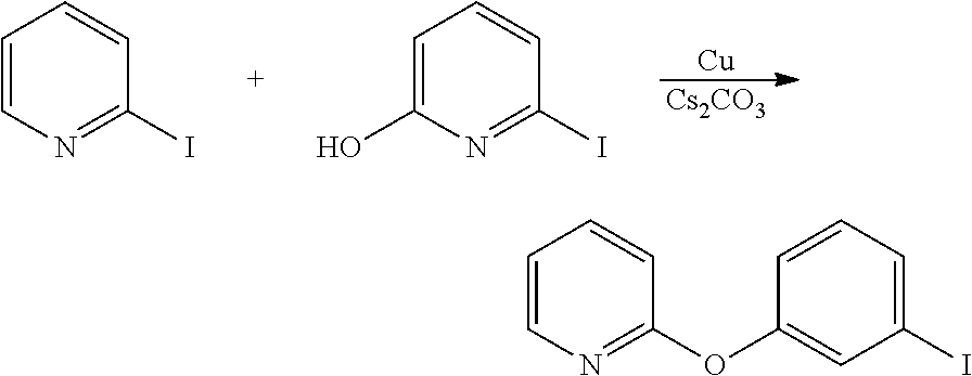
[Cu].[Cs2CO3].C1=CN=C(I)C=C1.C1=C(O)N=C(I)C=C1.C1=CN=C(OC2=CC(I)=CC=C2)C=C1
